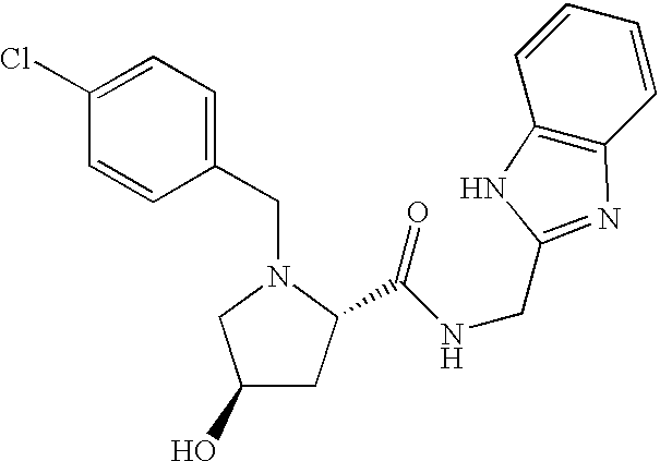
C1(CN2CC(O)CC2C(NCC2=NC3=C(C=CC=C3)N2)=O)=CC=C(Cl)C=C1
